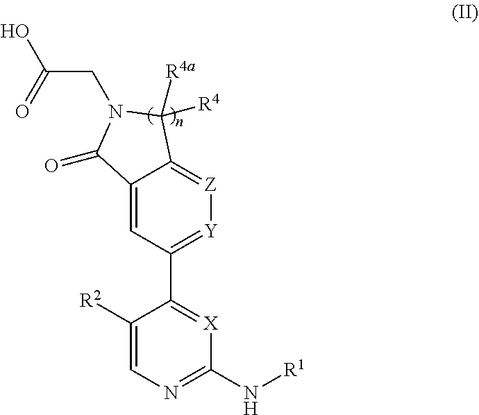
C1([R2])=CN=C(N[R1])[X]=C1C1=[Y][Z]=C2C(=C1)C(=O)N(CC(O)=O)C2([R4])[R4a]
